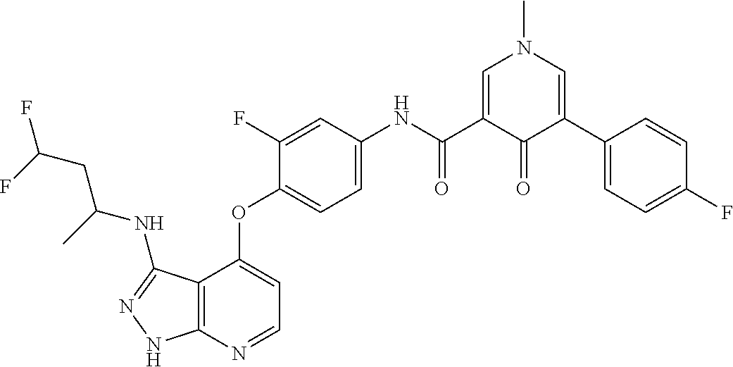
C12=C(N=CC=C1OC1=CC=C(NC(C3=CN(C)C=C(C4=CC=C(F)C=C4)C3=O)=O)C=C1F)NN=C2NC(CC(F)F)C
